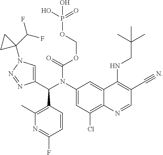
C1(C(N(C2=CC(Cl)=C3C(=C2)C(NCC(C)(C)C)=C(C#N)C=N3)C(OCOP(O)(=O)O)=O)C2=C(C)N=C(F)C=C2)=CN(C2(C(F)F)CC2)N=N1
